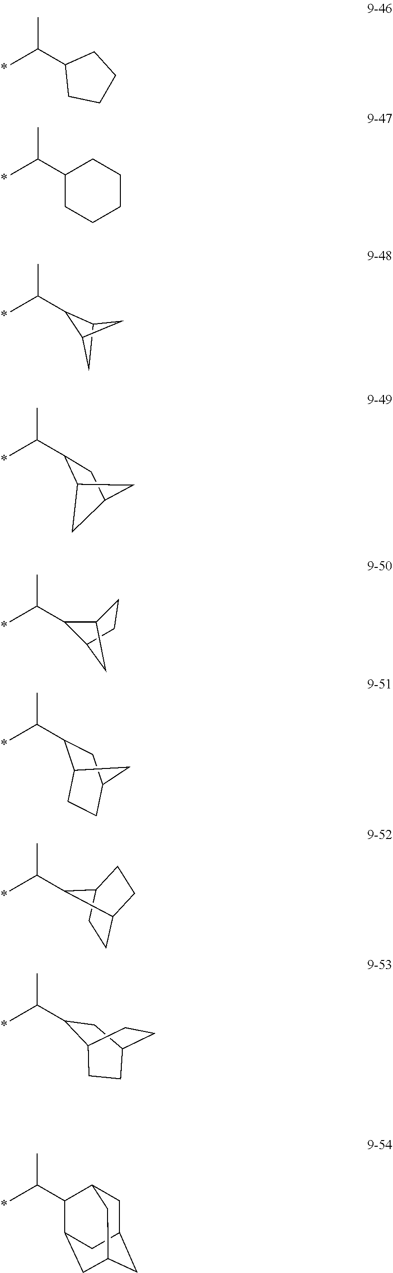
C(C1CCCC1)(C)C.C(C1CCCCC1)(C)C.C(C)(C1C2CC1C2)C.CC(C1C2CC(C1)C2)C.CC(C1C2CC1CC2)C.CC(C1C2CCC(C1)C2)C.CC(C1C2CCC1CC2)C.CC(C1CC2CCC1CC2)C.CC(C)C1C2CC3CC(C2)CC1C3
